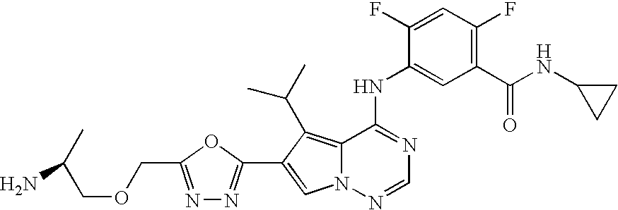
C12=C(C(C)C)C(C3=NN=C(COCC(C)N)O3)=CN1N=CN=C2NC1=CC(C(=O)NC2CC2)=C(F)C=C1F
